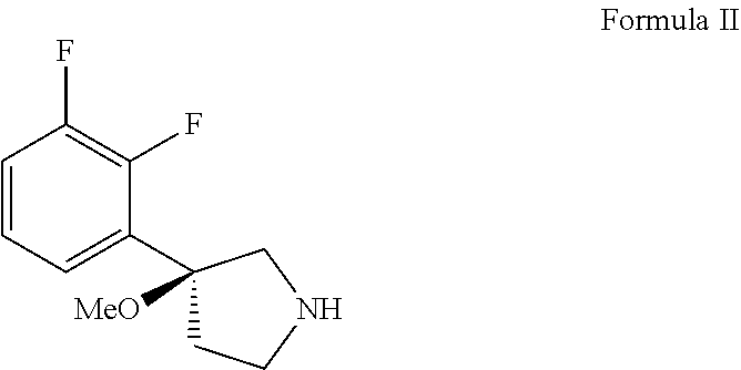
C1=CC=C(C2([MeO])CCNC2)C(F)=C1F
